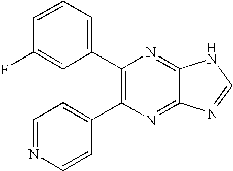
C1(C2=C(C3=CC=NC=C3)N=C3C(=N2)NC=N3)=CC=CC(F)=C1
